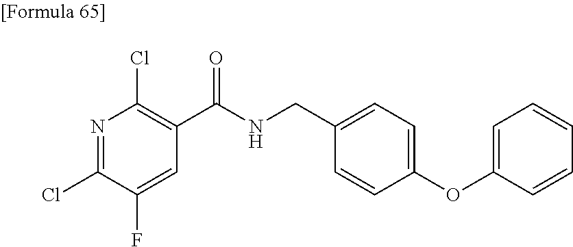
N1=C(Cl)C(F)=CC(C(NCC2=CC=C(OC3=CC=CC=C3)C=C2)=O)=C1Cl
